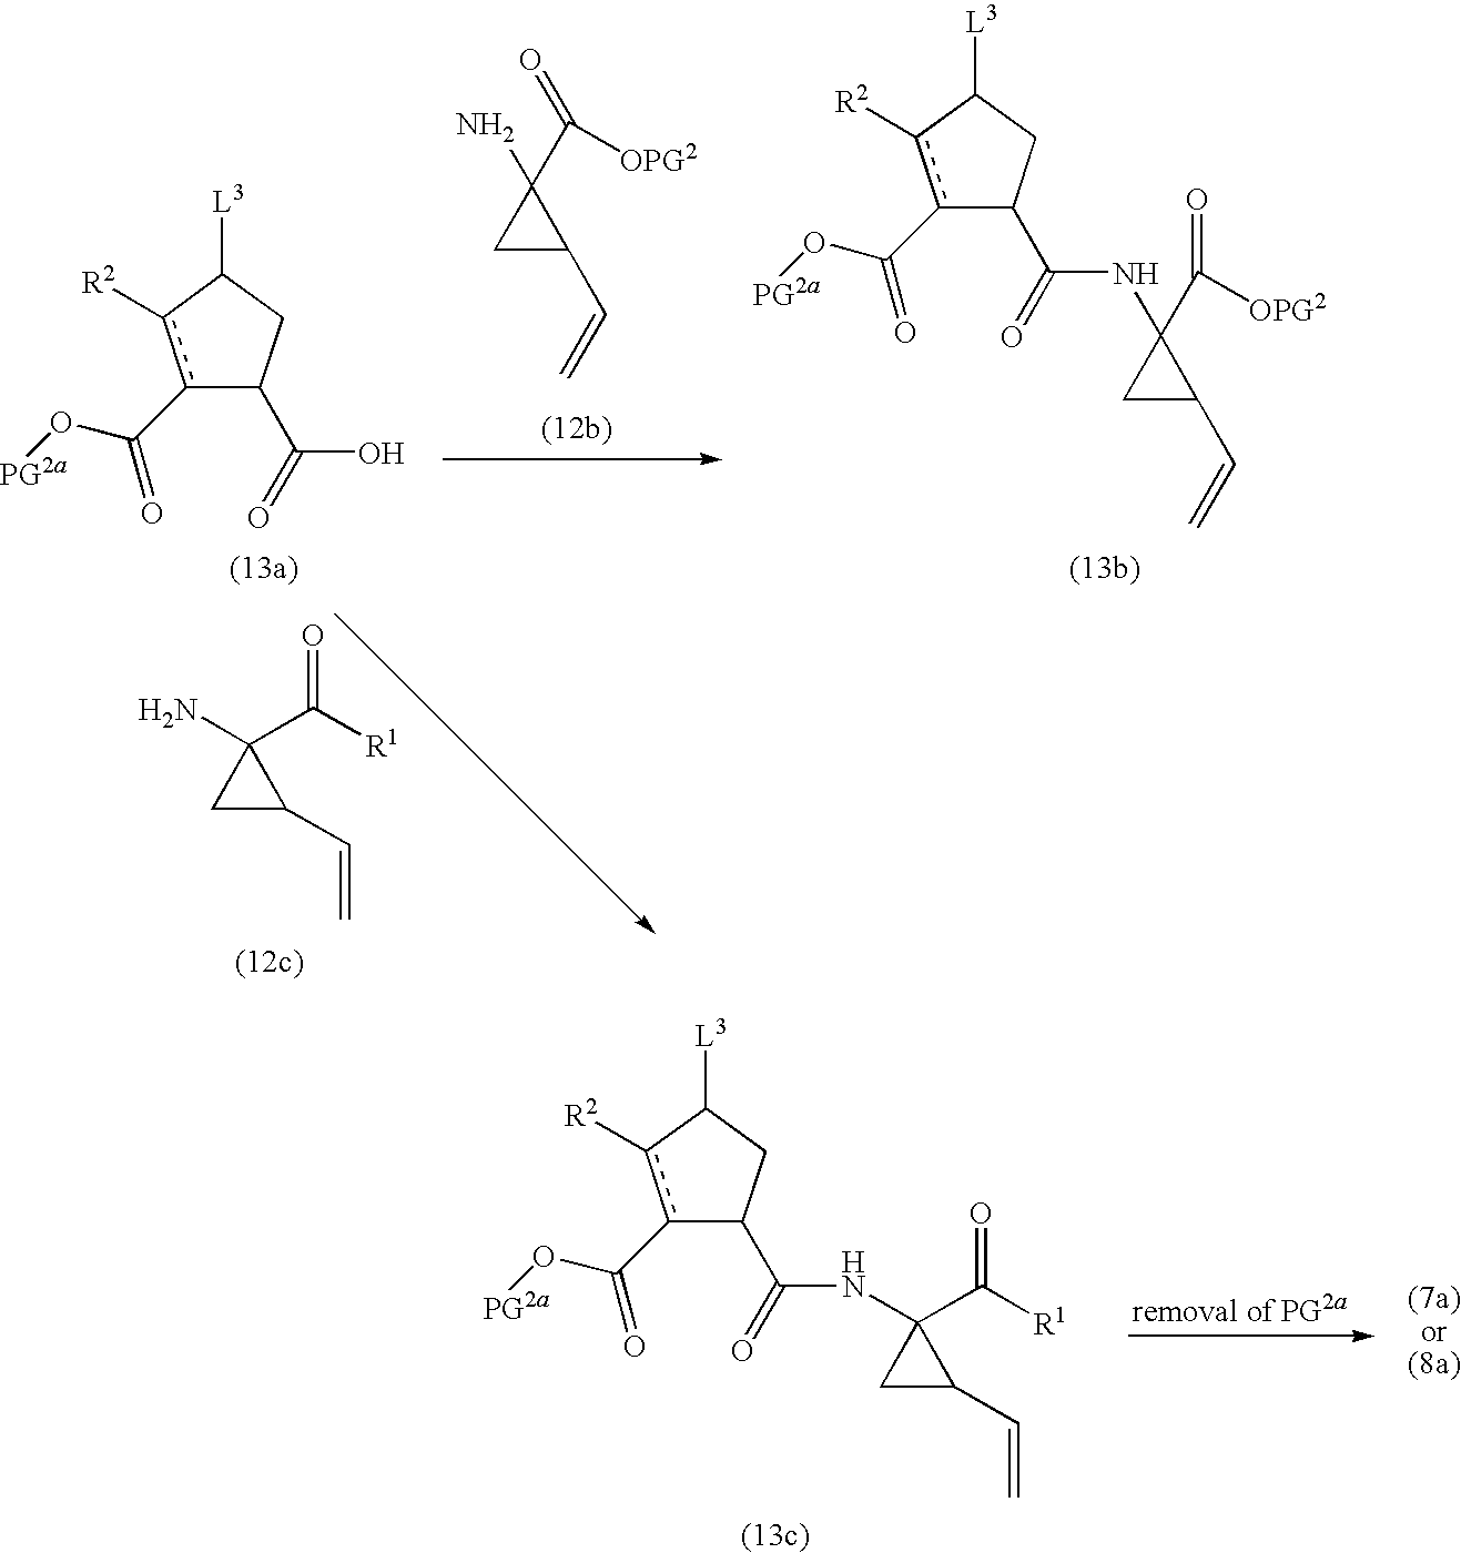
C1C(C=C)C1(N)C([R1])=O.C1C(C=C)C1(N)C(=O)[OPG2].c1(C(=O)O[PG2a])c([R2])C([L3])CC1C(=O)O.c1(C(O[PG2a])=O)c([R2])C([L3])CC1C(=O)NC1(C(=O)[OPG2])CC1C=C.c1(C(O[PG2a])=O)c([R2])C([L3])CC1C(=O)NC1(C([R1])=O)CC1C=C
